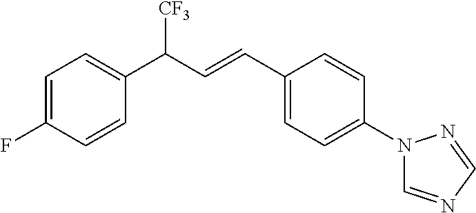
C1=CC(C(C=CC2=CC=C(N3C=NC=N3)C=C2)[CF3])=CC=C1F
